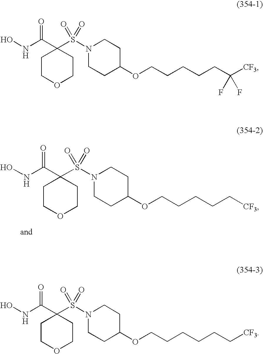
C1COCCC1(C(NO)=O)S(N1CCC(OCCCCCC([CF3])(F)F)CC1)(=O)=O.C1COCCC1(C(NO)=O)S(N1CCC(OCCCCC[CF3])CC1)(=O)=O.C1COCCC1(C(NO)=O)S(N1CCC(OCCCCCC[CF3])CC1)(=O)=O
